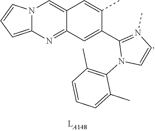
C12=NC3=CC=CN3C=C1C=C(C)C(C1=N(C)C=CN1C1=C(C)C=CC=C1C)=C2
